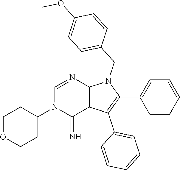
C1(C2=CC=CC=C2)=C(C2=CC=CC=C2)C2=C(N1CC1=CC=C(OC)C=C1)N=CN(C1CCOCC1)C2=N
